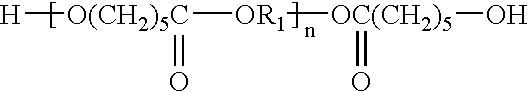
[O(CH2)5C]([H])(=O)[OR1][OC(CH2)5](O)=O
